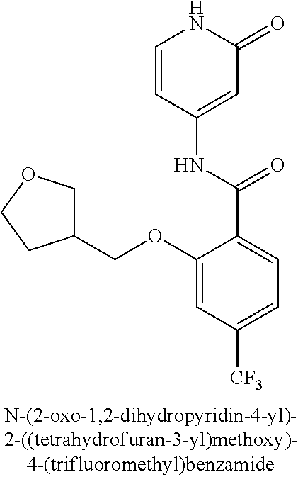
O(C1=CC([CF3])=CC=C1C(=O)NC1=CC(=O)NC=C1)CC1COCC1
